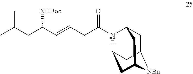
CC(CC(C=CCC(=O)NC1CC2[NBn]C(CCC2)C1)[NHBoc])C
